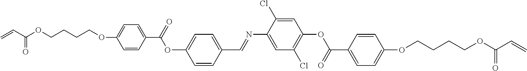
C1=CC(C(OC2=CC=C(C=NC3=CC(Cl)=C(OC(C4=CC=C(OCCCCOC(=O)C=C)C=C4)=O)C=C3Cl)C=C2)=O)=CC=C1OCCCCOC(=O)C=C
